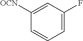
C1([OCN])=CC(F)=CC=C1
